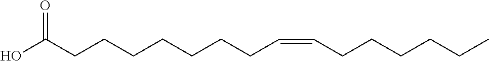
OC(CCCCCCCC=CCCCCCC)=O
